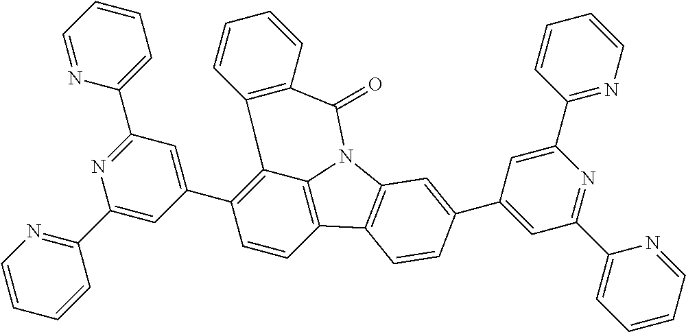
C1=CC2=C3C(=C1C1=CC(C4=CC=CC=N4)=NC(C4=NC=CC=C4)=C1)C1=C(C(=O)N3C3=C2C=CC(C2=CC(C4=CC=CC=N4)=NC(C4=NC=CC=C4)=C2)=C3)C=CC=C1
